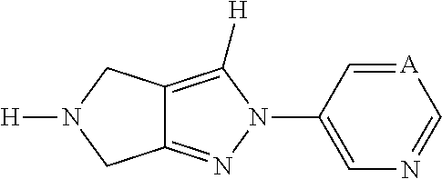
C12=NN(C3=CN=C[A]=C3)C([H])=C1CN([H])C2
